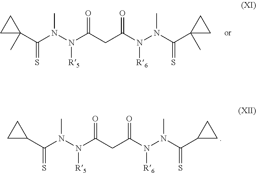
C1(C(N(N(C(CC(N(N(C(C2(C)CC2)=S)C)[R6])=O)=O)[R5])C)=S)(C)CC1.C1(C(N(N(C(CC(N(N(C(C2CC2)=S)C)[R6])=O)=O)[R5])C)=S)CC1
